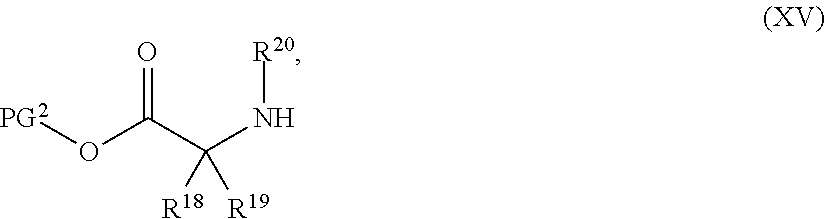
[PG2]OC(C(N[R20])([R18])[R19])=O
